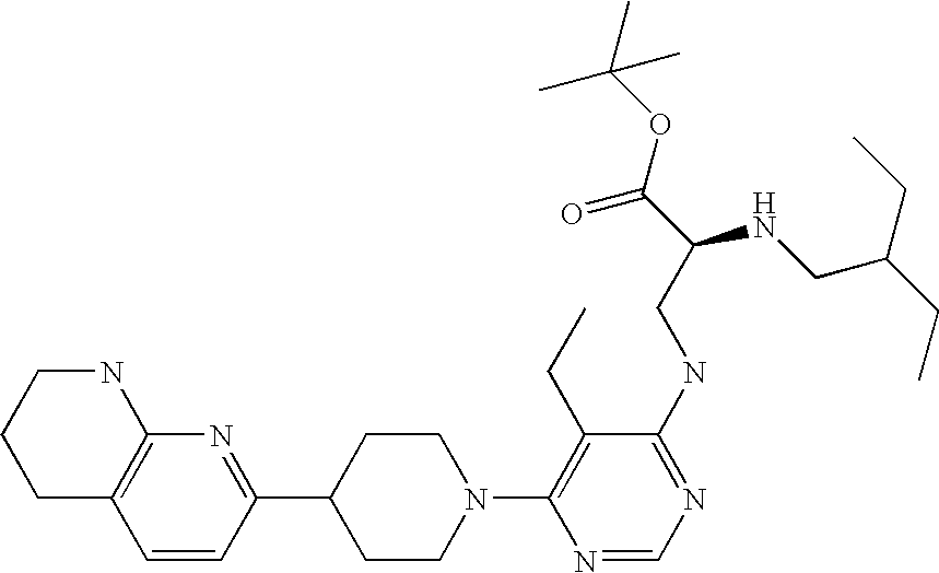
C1=CC(C2CCN(C3=C(CC)C(NCC(C(OC(C)(C)C)=O)NCC(CC)CC)=NC=N3)CC2)=NC2=C1CCCN2
